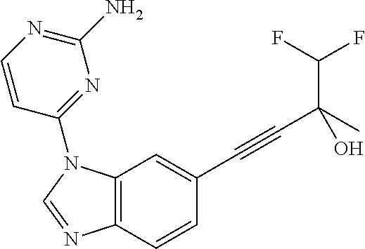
C12=C(C=C(C#CC(C(F)F)(C)O)C=C1)N(C1=NC(N)=NC=C1)C=N2
